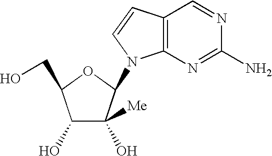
C1(O)C(O)([Me])C(N2C3=C(C=NC(N)=N3)C=C2)OC1CO
